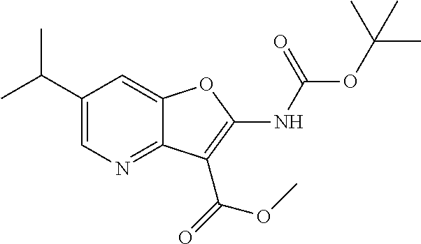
C1(C(C)C)=CN=C2C(=C1)OC(NC(=O)OC(C)(C)C)=C2C(OC)=O
